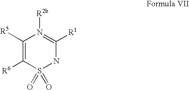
C1([R6])=C([R5])N([R2b])=C([R1])NS1(=O)=O
